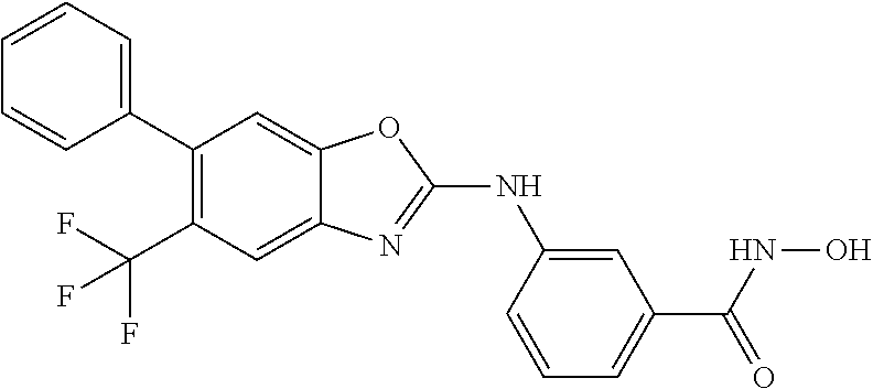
C1(C2=CC=CC=C2)=C(C(F)(F)F)C=C2C(=C1)OC(NC1=CC(C(=O)NO)=CC=C1)=N2
